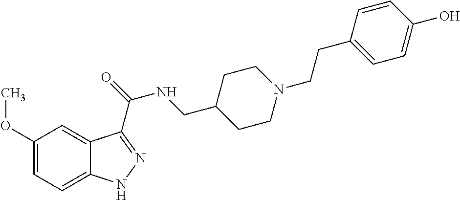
C1(OC)=CC=C2C(=C1)C(C(=O)NCC1CCN(CCC3=CC=C(O)C=C3)CC1)=NN2
